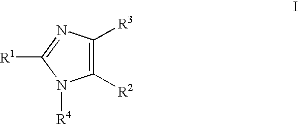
C1([R3])=C([R2])N([R4])C([R1])=N1
